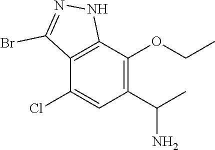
C1(C(C)N)=C(OCC)C2=C(C(Cl)=C1)C(Br)=NN2
